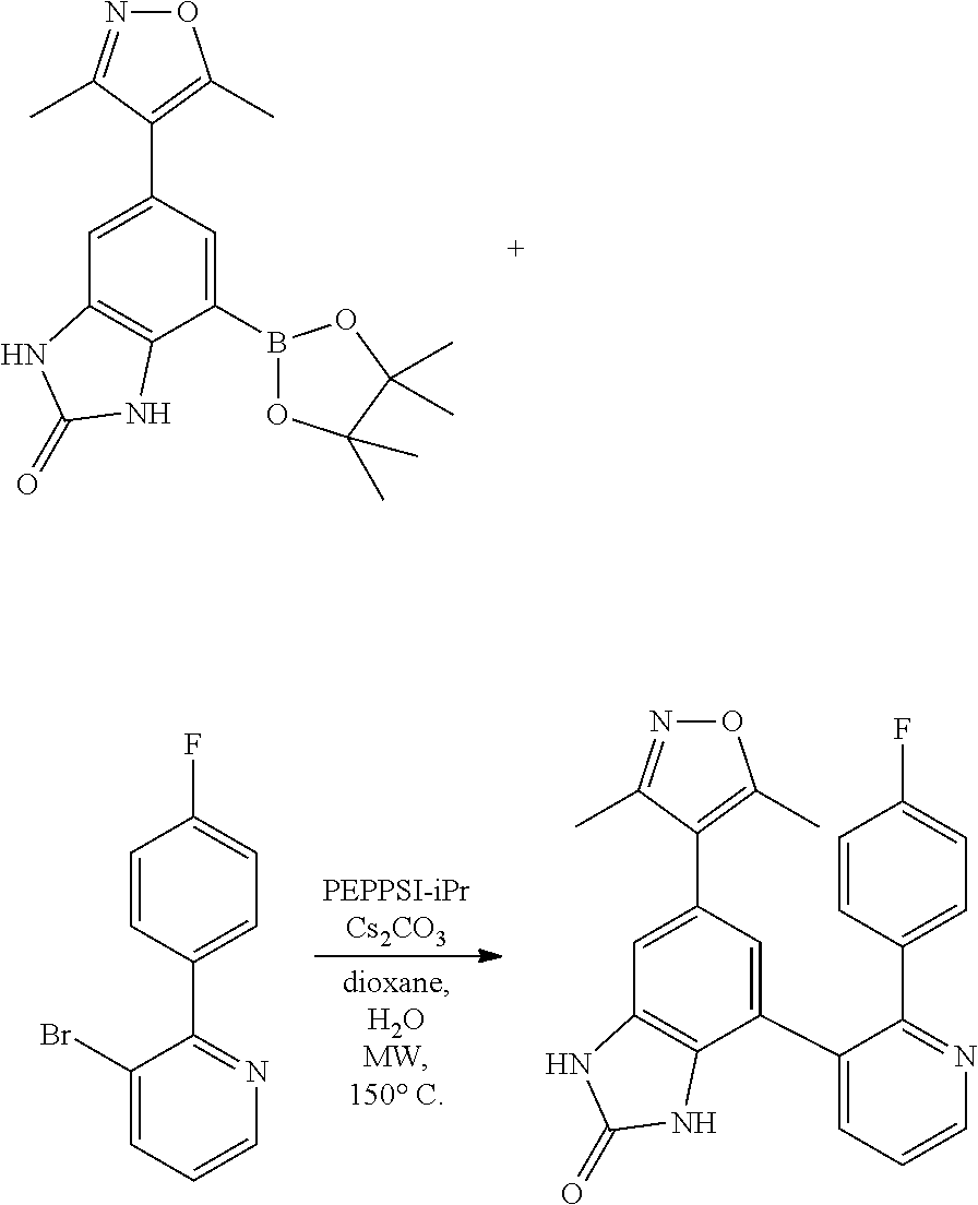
C1(B2OC(C)(C)C(C)(C)O2)=CC(C2=C(C)ON=C2C)=CC2=C1NC(=O)N2.C1(C2=CC=CN=C2C2=CC=C(F)C=C2)=CC(C2=C(C)ON=C2C)=CC2=C1NC(=O)N2.C1=CC(C2=NC=CC=C2Br)=CC=C1F
